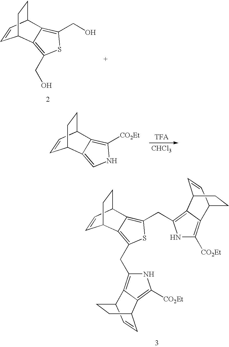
C1=CC2CCC1C1=C(CO)SC(CO)=C21.C1=CC2CCC1C1=CNC([CO2Et])=C21.[CHCl3].C1=CC2CCC1C1=C(CC3=C4C(=C([CO2Et])N3)C3C=CC4CC3)SC(CC3=C4C(=C([CO2Et])N3)C3CCC4C=C3)=C21
